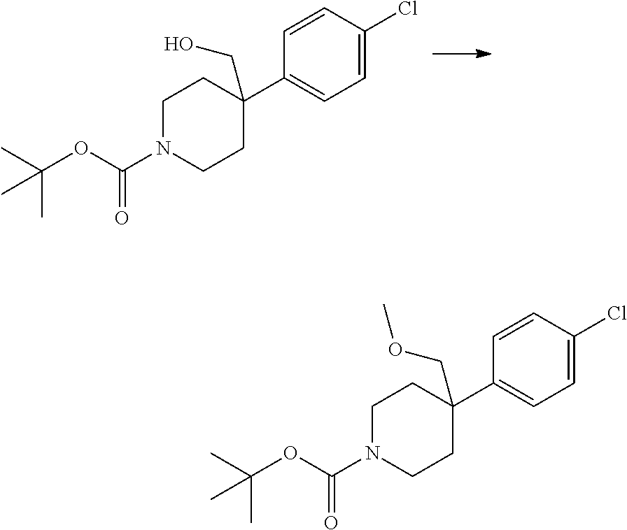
C1=C(Cl)C=CC(C2(CO)CCN(C(OC(C)(C)C)=O)CC2)=C1.C1=C(Cl)C=CC(C2(COC)CCN(C(OC(C)(C)C)=O)CC2)=C1
